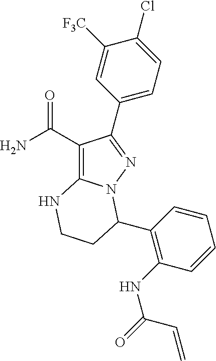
C1(C(=O)N)=C2N(N=C1C1=CC=C(Cl)C([F3C])=C1)C(C1=C(NC(C=C)=O)C=CC=C1)CCN2
